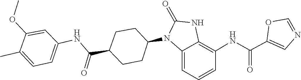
O1C=NC=C1C(NC1=C2NC(=O)N(C3CCC(C(NC4=CC=C(C)C(OC)=C4)=O)CC3)C2=CC=C1)=O
